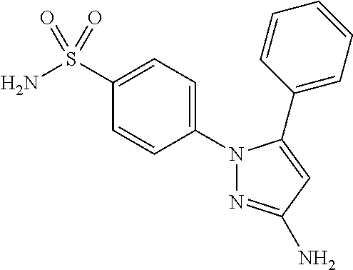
N1(C2=CC=C(S(N)(=O)=O)C=C2)N=C(N)C=C1C1=CC=CC=C1
